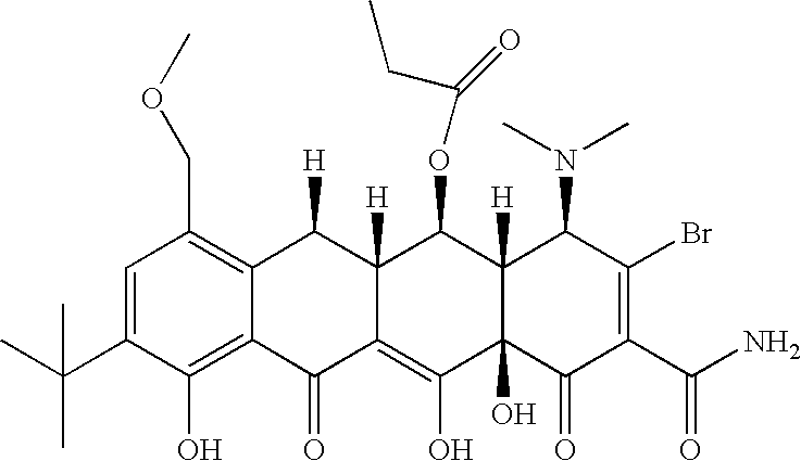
C1=C(C(C)(C)C)C(O)=C2C(=C1COC)C([H])C1([H])C(=C(O)C3(O)C([H])(C1OC(CC)=O)C(N(C)C)C(Br)=C(C(N)=O)C3=O)C2=O
